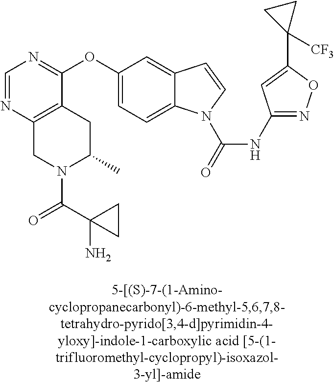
C1(OC2=CC=C3C(=C2)C=CN3C(=O)NC2=NOC(C3([CF3])CC3)=C2)=NC=NC2=C1CC(C)N(C(C1(N)CC1)=O)C2
